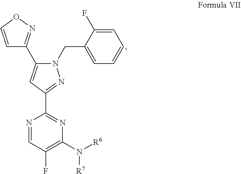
C1=CON=C1C1=CC(C2=NC(N([R6])[R7])=C(F)C=N2)=NN1CC1=CC=CC=C1F
